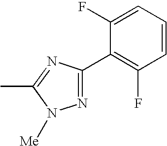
CC1=NC(C2=C(F)C=CC=C2F)=NN1[Me]
